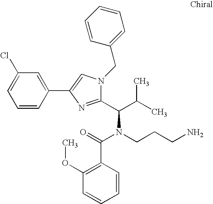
C1(Cl)=CC=CC(C2=CN(CC3=CC=CC=C3)C(C(C(C)C)N(CCCN)C(=O)C3=C(OC)C=CC=C3)=N2)=C1
